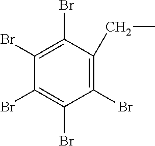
C1(Br)=C(CC)C(Br)=C(Br)C(Br)=C1Br
